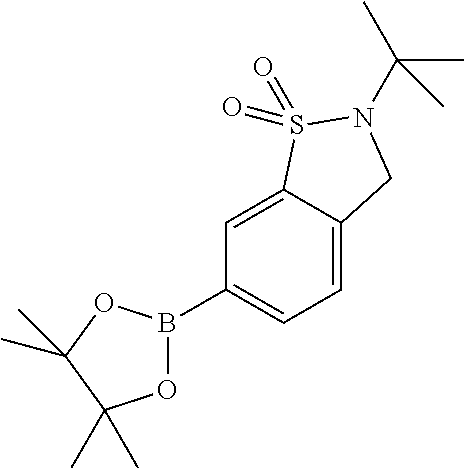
C1=C2C(=CC(B3OC(C)(C)C(C)(C)O3)=C1)S(=O)(=O)N(C(C)(C)C)C2
